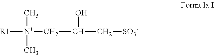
OC(C[SO3-])C[N+]([R1])(C)C
